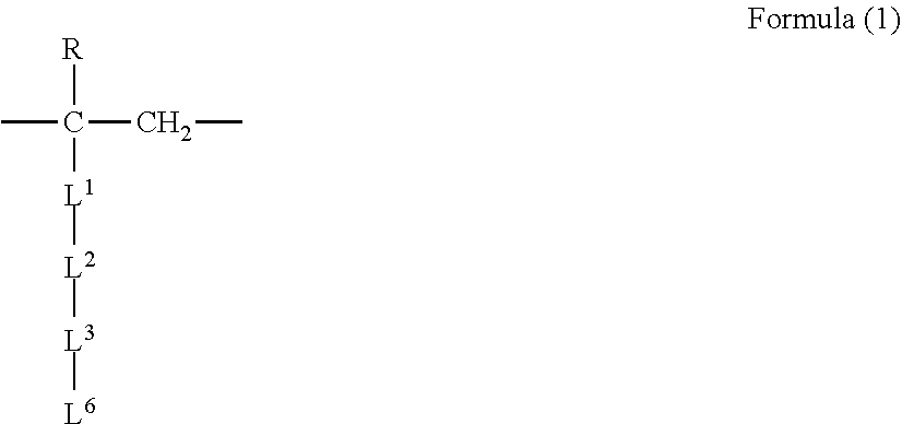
[R]C(C)(CC)[L1][L2][L3][L6]
